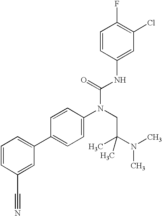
C1=CC(C#N)=CC(C2=CC=C(N(CC(N(C)C)(C)C)C(=O)NC3=CC(Cl)=C(F)C=C3)C=C2)=C1
